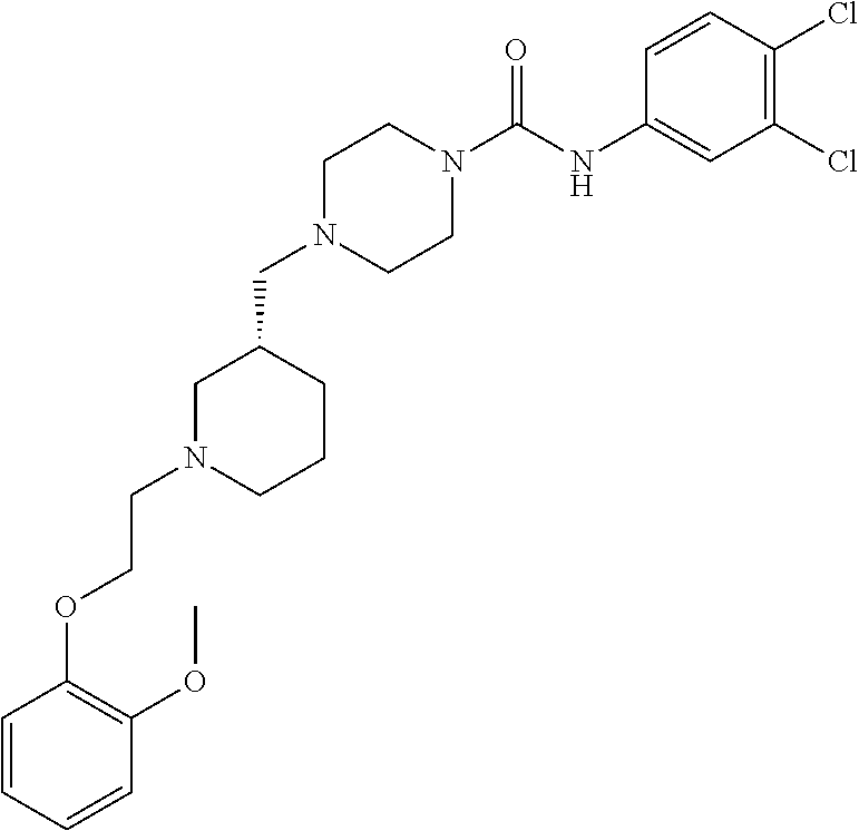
C1N(CC2CN(CCOC3=C(OC)C=CC=C3)CCC2)CCN(C(NC2=CC(Cl)=C(Cl)C=C2)=O)C1
